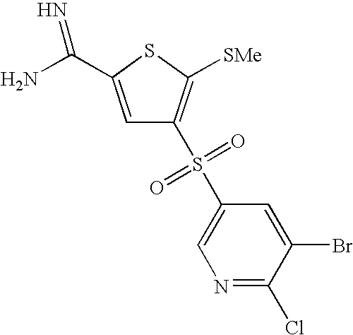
N1=C(Cl)C(Br)=CC(S(=O)(=O)C2=C([SMe])SC(C(N)=N)=C2)=C1
